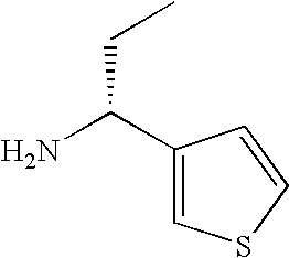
C1(C(N)CC)=CSC=C1
